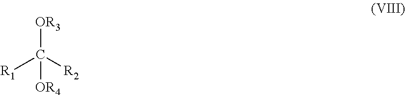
C([OR4])([R2])([R1])[OR3]
